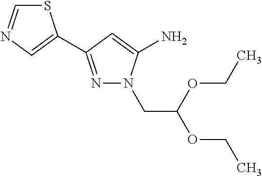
S1C=NC=C1C1=NN(CC(OCC)OCC)C(N)=C1
